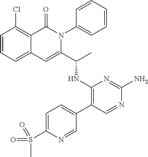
C1(Cl)=C2C(=CC=C1)C=C(C(C)NC1=C(C3=CC=C(S(=O)(C)=O)N=C3)C=NC(N)=N1)N(C1=CC=CC=C1)C2=O
